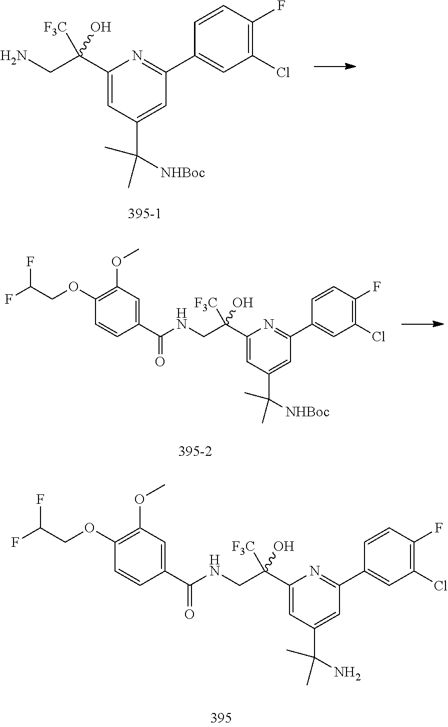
C1(C(CNC(C2=CC(OC)=C(OCC(F)F)C=C2)=O)(O)[F3C])=CC(C(C)(C)N)=CC(C2=CC(Cl)=C(F)C=C2)=N1.C1(C(CN)(O)[F3C])=CC(C(C)(C)[NHBoc])=CC(C2=CC(Cl)=C(F)C=C2)=N1.C1(C(CNC(C2=CC(OC)=C(OCC(F)F)C=C2)=O)(O)[F3C])=CC(C(C)(C)[NHBoc])=CC(C2=CC(Cl)=C(F)C=C2)=N1
